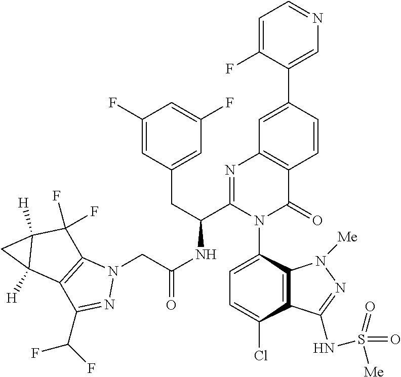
C1=C(Cl)C2=C(C(N3C(=O)C4=C(N=C3C(CC3=CC(F)=CC(F)=C3)NC(CN3C5=C(C(C(F)F)=N3)C3([H])C([H])(C5(F)F)C3)=O)C=C(C3=CN=CC=C3F)C=C4)=C1)N([Me])N=C2NS(=O)([Me])=O
